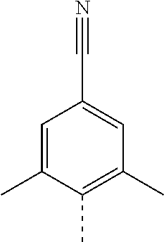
C1=C(C)C(C)=C(C)C=C1C#N
